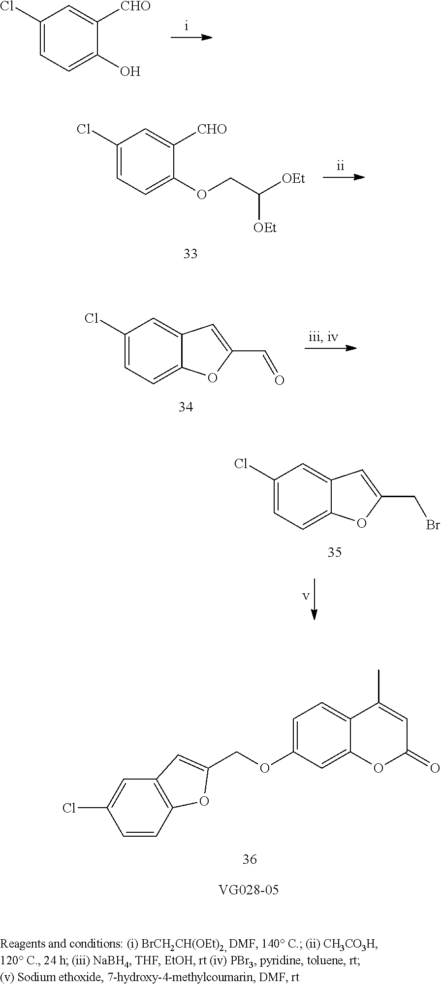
C1(Cl)=CC=C(O)C([CHO])=C1.C1(Cl)=CC=C(OCC([OEt])[OEt])C([CHO])=C1.C1(Cl)=CC=C2C(=C1)C=C(C=O)O2.C1(Cl)=CC=C2C(=C1)C=C(CBr)O2.C12=C(C=C(Cl)C=C1)C=C(COC1=CC=C3C(=C1)OC(=O)C=C3C)O2
